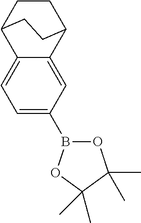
C1=C2C(=CC(B3OC(C)(C)C(C)(C)O3)=C1)C1CCC2CC1
